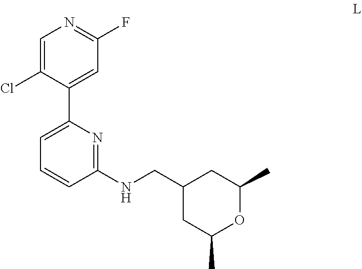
C1=C(Cl)C(C2=CC=CC(NCC3CC(C)OC(C)C3)=N2)=CC(F)=N1
